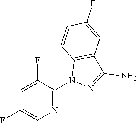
N1=C(N2N=C(N)C3=C2C=CC(F)=C3)C(F)=CC(F)=C1
